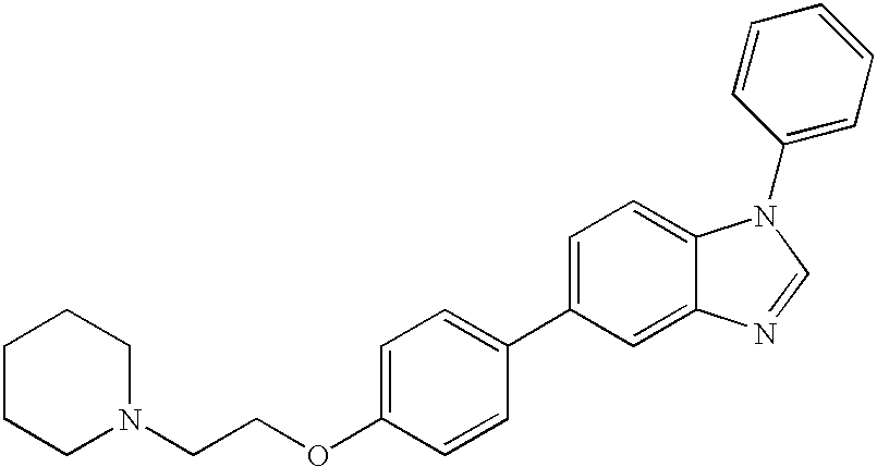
C1CCN(CCOC2=CC=C(C3=CC=C4C(=C3)N=CN4C3=CC=CC=C3)C=C2)CC1
